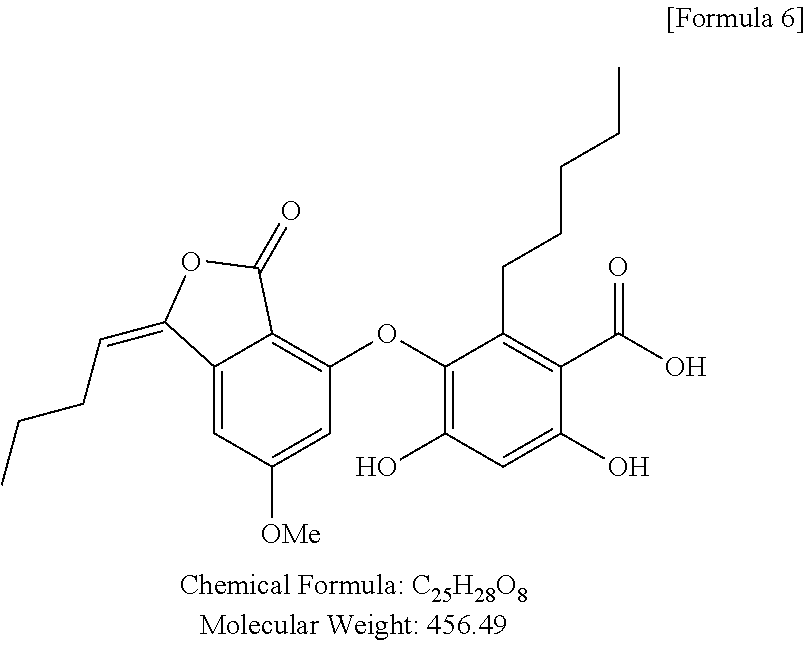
C12=CC([OMe])=CC(OC3=C(O)C=C(O)C(C(O)=O)=C3CCCCC)=C1C(=O)OC2=CCCC
